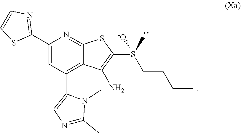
C1(C2=NC=CS2)=CC(C2=CN=C(C)N2C)=C2C(=N1)SC(S(C)(CCCC)[-O])=C2N
